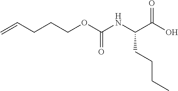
C=CCCCOC(NC(C(O)=O)CCCC)=O
